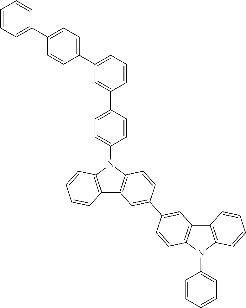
C12=C(N(C3=CC=C(C4=CC(C5=CC=C(C6=CC=CC=C6)C=C5)=CC=C4)C=C3)C3=C1C=C(C1=CC4=C(C=C1)N(C1=CC=CC=C1)C1=C4C=CC=C1)C=C3)C=CC=C2
